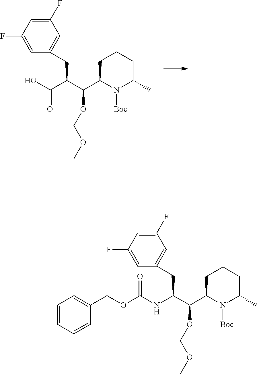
N1([Boc])C(C)CCCC1C(C(C(=O)O)CC1=CC(F)=CC(F)=C1)OCOC.N1([Boc])C(C)CCCC1C(C(NC(OCC1=CC=CC=C1)=O)CC1=CC(F)=CC(F)=C1)OCOC
